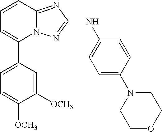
C1(C2=CC=CC3=NC(NC4=CC=C(N5CCOCC5)C=C4)=NN23)=CC=C([OCH3])C([OCH3])=C1
